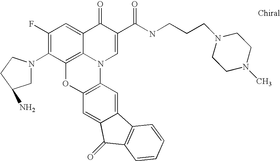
C1(F)=C(N2CC(N)CC2)C2=C3C(=C1)C(=O)C(C(NCCCN1CCN(C)CC1)=O)=CN3C1=C(O2)C=C2C(=C1)C1=C(C2=O)C=CC=C1
